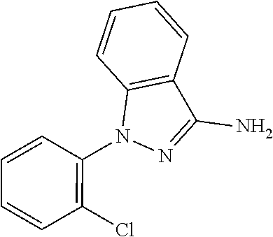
C1(N)=NN(C2=C(Cl)C=CC=C2)C2=C1C=CC=C2
